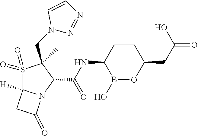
B1(O)OC(CC(=O)O)CCC1NC(C1C(CN2N=NC=C2)(C)S(=O)(=O)C2([H])N1C(=O)C2)=O
